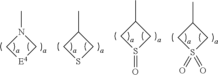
N1(C)C[E4]C1.C1(C)CSC1.C1(C)CS(=O)C1.C1(C)CS(=O)(=O)C1
